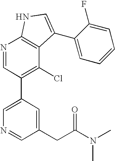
N1=CC(C2=CN=CC(CC(N(C)C)=O)=C2)=C(Cl)C2=C1NC=C2C1=CC=CC=C1F
